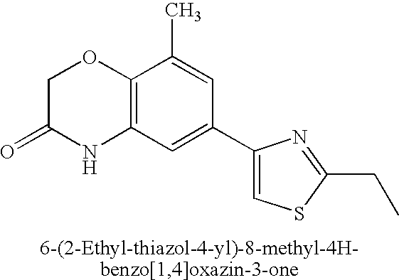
C1C(=O)NC2=C(O1)C(C)=CC(C1=CSC(CC)=N1)=C2
